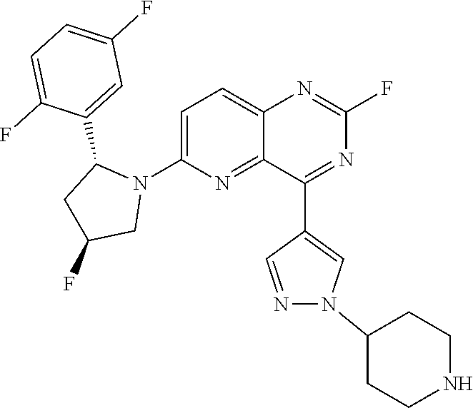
C1=C(N2C(C3=CC(F)=CC=C3F)CC(F)C2)N=C2C(=C1)N=C(F)N=C2C1=CN(C2CCNCC2)N=C1
